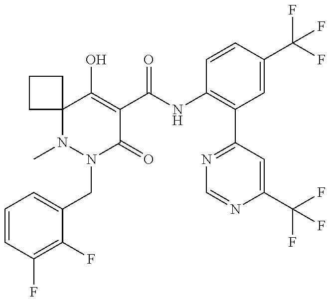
N1(C)N(CC2=CC=CC(F)=C2F)C(=O)C(C(NC2=C(C3=NC=NC(C(F)(F)F)=C3)C=C(C(F)(F)F)C=C2)=O)=C(O)C12CCC2
